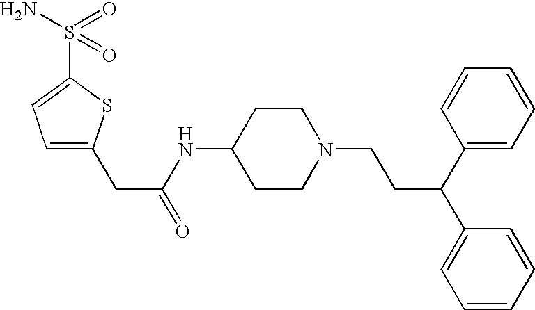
C1(CC(NC2CCN(CCC(C3=CC=CC=C3)C3=CC=CC=C3)CC2)=O)=CC=C(S(=O)(N)=O)S1
